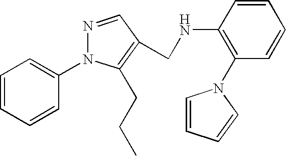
C1=CC=CC(N2N=CC(CNC3=C(N4C=CC=C4)C=CC=C3)=C2CCC)=C1
